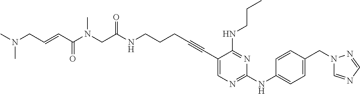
C(C(NCCCC#CC1=CN=C(NC2=CC=C(CN3C=NC=N3)C=C2)N=C1NCCC)=O)N(C(C=CCN(C)C)=O)C
